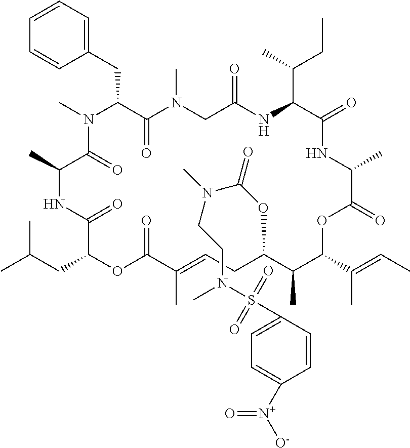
C1=CC=C(CC2C(=O)N(C)CC(=O)NC(C(C)CC)C(=O)NC(C)C(=O)OC(C(C)=CC)C(C)C(OC(=O)N(C)CCN(C)S(C3=CC=C([N+](=O)[O-])C=C3)(=O)=O)CC=C(C)C(=O)OC(CC(C)C)C(=O)NC(C)C(=O)N2C)C=C1
